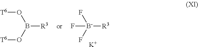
[B-]([R3])(F)(F)F.[K].B([R3])(O[T6])O[T6]
